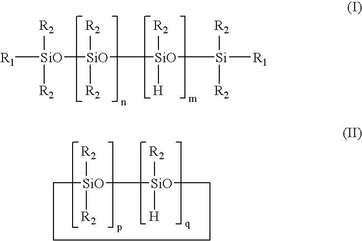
[R1][SiO]([R2])([R2])[SiO]([SiO]([Si]([R1])([R2])[R2])([R2])[H])([R2])[R2].[SiO]1([R2])([R2])CCCC[SiO]1([R2])[H]
